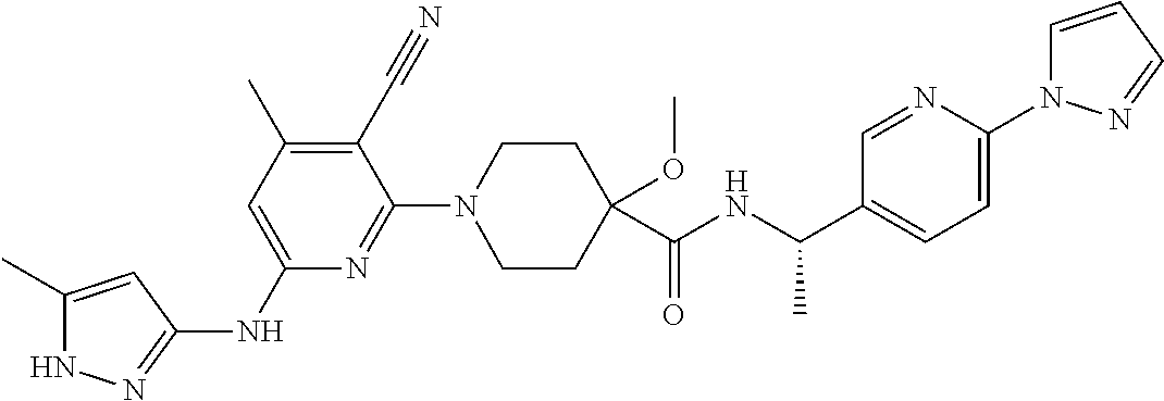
N1C(C)=CC(NC2=CC(C)=C(C#N)C(N3CCC(C(NC(C4=CC=C(N5C=CC=N5)N=C4)C)=O)(OC)CC3)=N2)=N1
